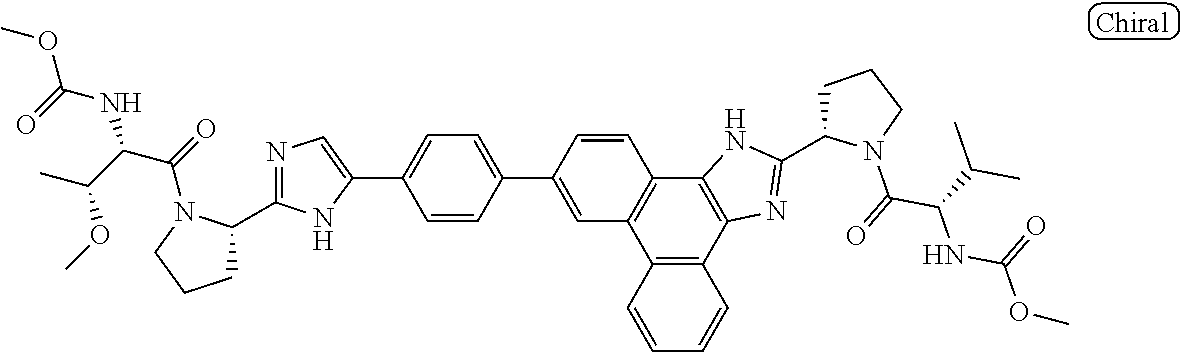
C1(C2=CC=C(C3=CC4=C(C=C3)C3=C(C5=C4C=CC=C5)N=C(C4CCCN4C(=O)C(C(C)C)NC(=O)OC)N3)C=C2)=CN=C(C2CCCN2C(=O)C(C(C)OC)NC(=O)OC)N1
